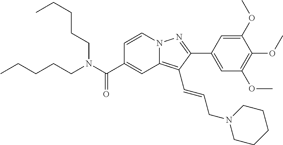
C1=CN2C(=C(C=CCN3CCCCC3)C(C3=CC(OC)=C(OC)C(OC)=C3)=N2)C=C1C(N(CCCCC)CCCCC)=O
